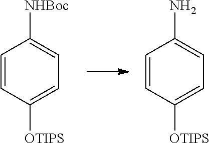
C1=CC([OTIPS])=CC=C1[NHBoc].C1=CC([OTIPS])=CC=C1N
